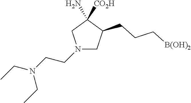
N1(CCN(CC)CC)CC(CCC[B(OH)2])C([CO2H])(N)C1
